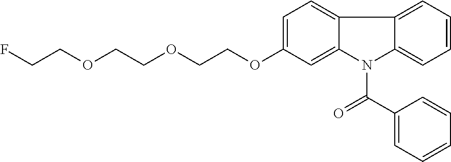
C1=C(OCCOCCOCCF)C=C2N(C(=O)C3=CC=CC=C3)C3=CC=CC=C3C2=C1
